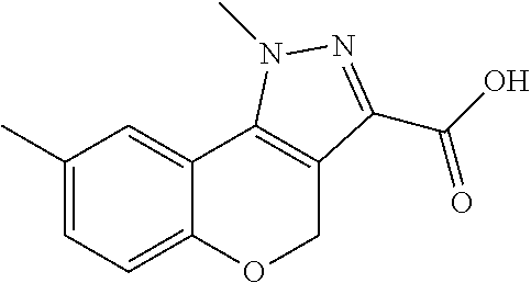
C1(C)=CC=C2C(=C1)C1=C(CO2)C(C(O)=O)=NN1C
